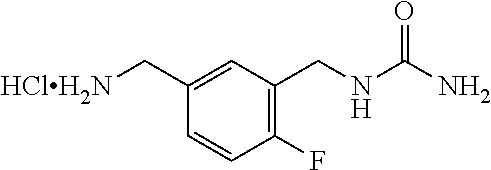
C1(F)=C(CNC(=O)N)C=C(C[HClH2N])C=C1
